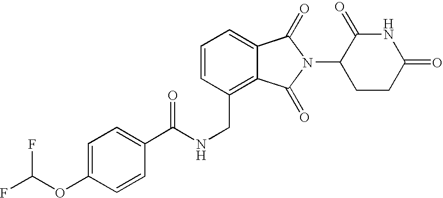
N(CC1=C2C(=CC=C1)C(=O)N(C1CCC(=O)NC1=O)C2=O)C(=O)C1=CC=C(OC(F)F)C=C1
